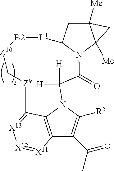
C12([Me])CC3N(C1([Me])C2)C(=O)C([H])([H])N1C([R5])=C(C(C)=O)C2=C1C(=[X13][X12]=[X11]2)[Z9]C[Z10][B2][L1]3
